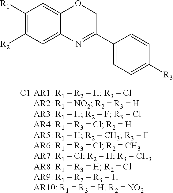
[C1].C1([R1])=C([R2])C=C2C(=C1)OCC(C1=CC=C([R3])C=C1)=N2
